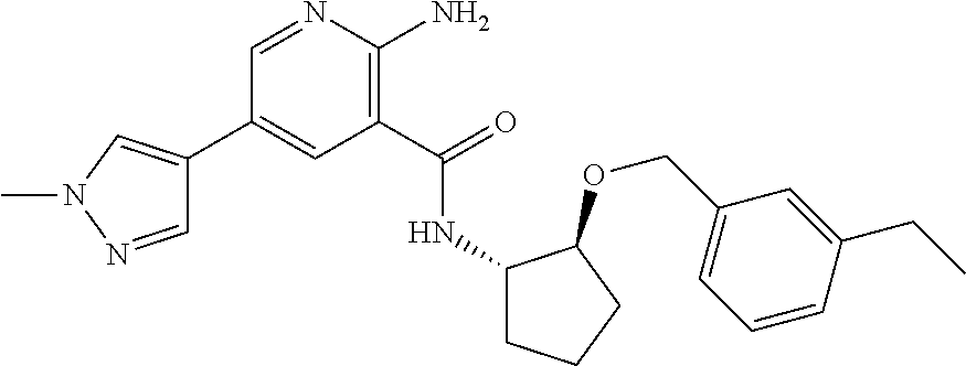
C1(C2=CN(C)N=C2)=CC(C(=O)NC2CCCC2OCC2=CC=CC(CC)=C2)=C(N)N=C1
